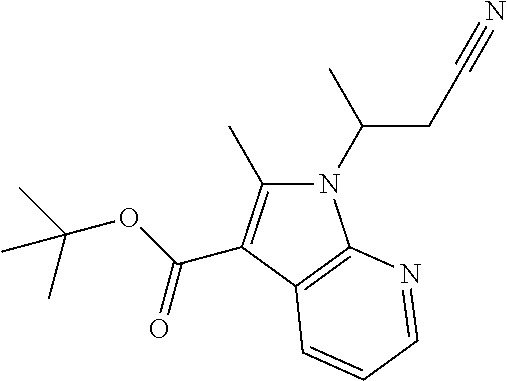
N1(C(CC#N)C)C(C)=C(C(OC(C)(C)C)=O)C2=C1N=CC=C2
